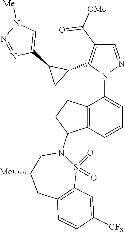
C12=C(C=CC=C1N1N=CC(C([OMe])=O)=C1C1C(C3=CN([Me])N=N3)C1)C(N1CC([Me])CC3=C(S1(=O)=O)C=C([CF3])C=C3)CC2
